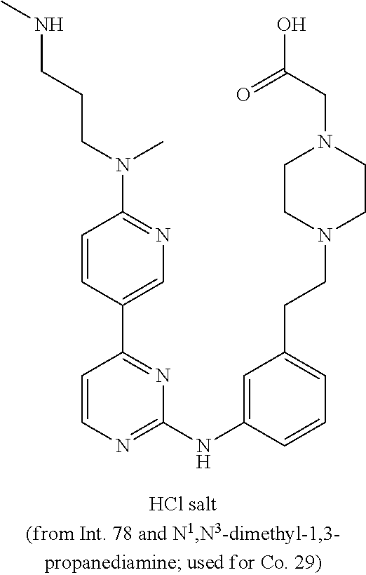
C1=C(C2=NC(NC3=CC(CCN4CCN(CC(O)=O)CC4)=CC=C3)=NC=C2)C=CC(N(CCCNC)C)=N1
